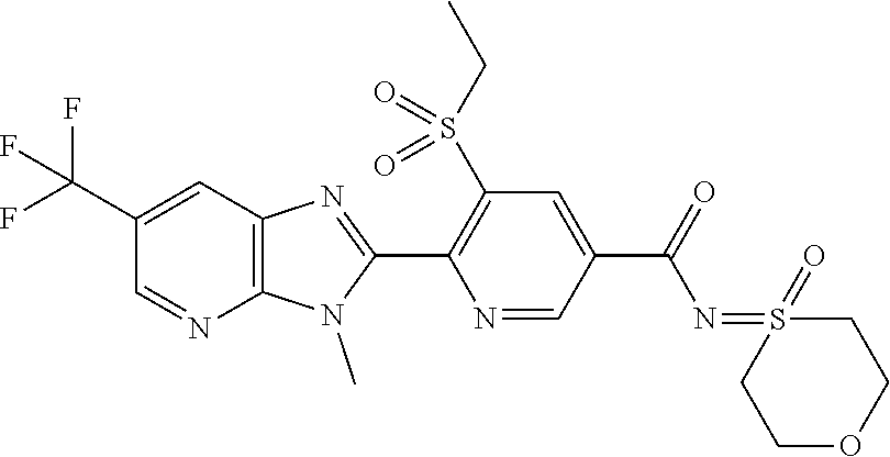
C1(C(F)(F)F)=CC2=C(N=C1)N(C)C(C1=C(S(CC)(=O)=O)C=C(C(N=S3(=O)CCOCC3)=O)C=N1)=N2
